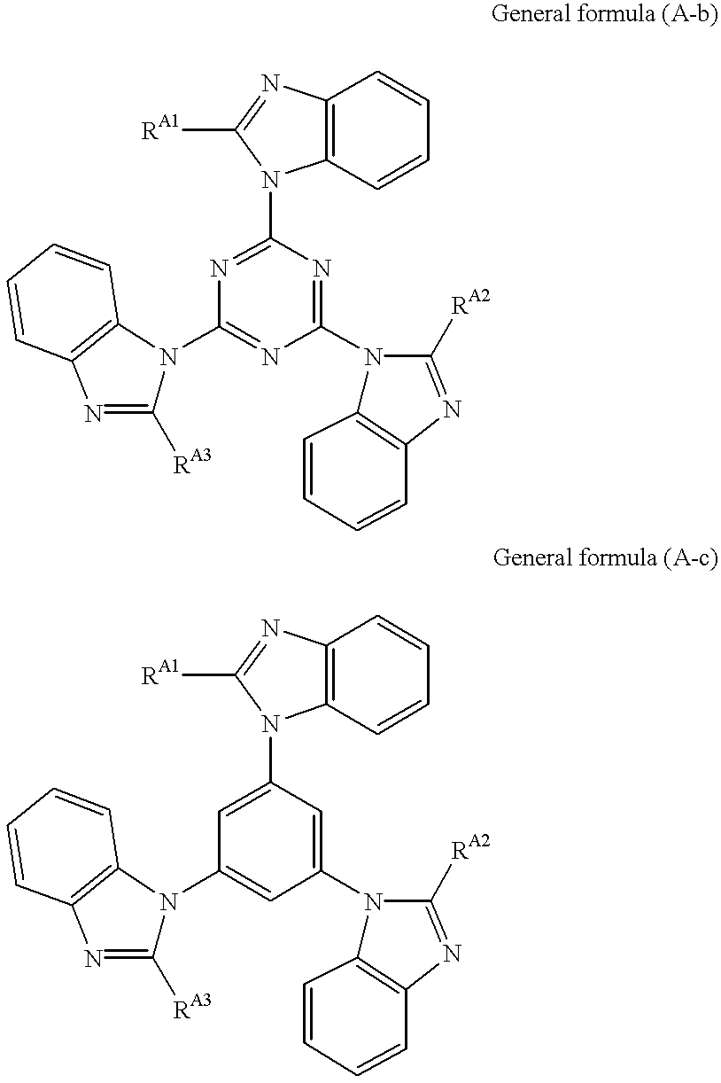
C12=C(C=CC=C1)N(C1=NC(N3C([RA3])=NC4=C3C=CC=C4)=NC(N3C4=C(N=C3[RA2])C=CC=C4)=N1)C([RA1])=N2.C12=C(C=CC=C1)N(C1=CC(N3C([RA3])=NC4=C3C=CC=C4)=CC(N3C4=C(N=C3[RA2])C=CC=C4)=C1)C([RA1])=N2
